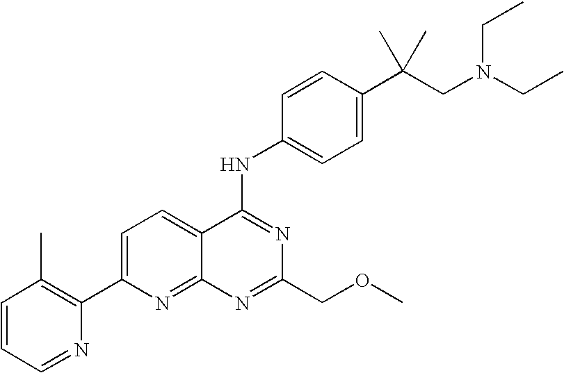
C1=CC=NC(C2=CC=C3C(=N2)N=C(COC)N=C3NC2=CC=C(C(CN(CC)CC)(C)C)C=C2)=C1C
